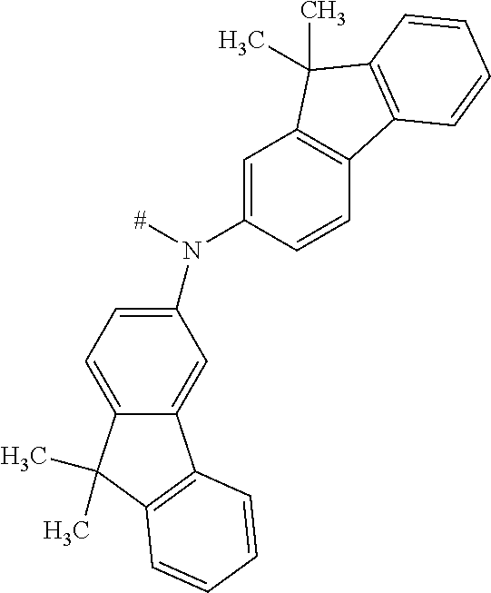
C1=C(N([#])C2=CC=C3C(=C2)C2=C(C3(C)C)C=CC=C2)C=CC2=C1C(C)(C)C1=C2C=CC=C1
